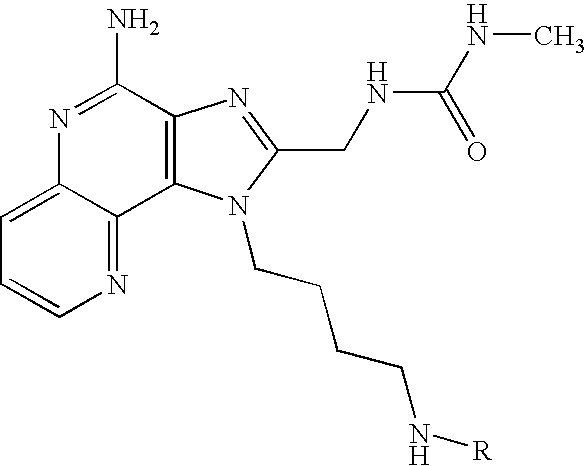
C1=C2C(=NC=C1)C1=C(C(N)=N2)N=C(CNC(=O)NC)N1CCCCN[R]
